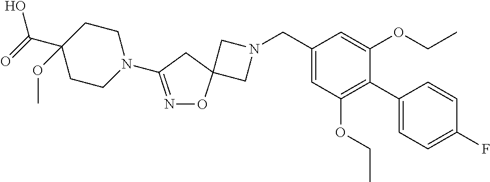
C1N(CC2=CC(OCC)=C(C3=CC=C(F)C=C3)C(OCC)=C2)CC12ON=C(N1CCC(C(=O)O)(OC)CC1)C2
